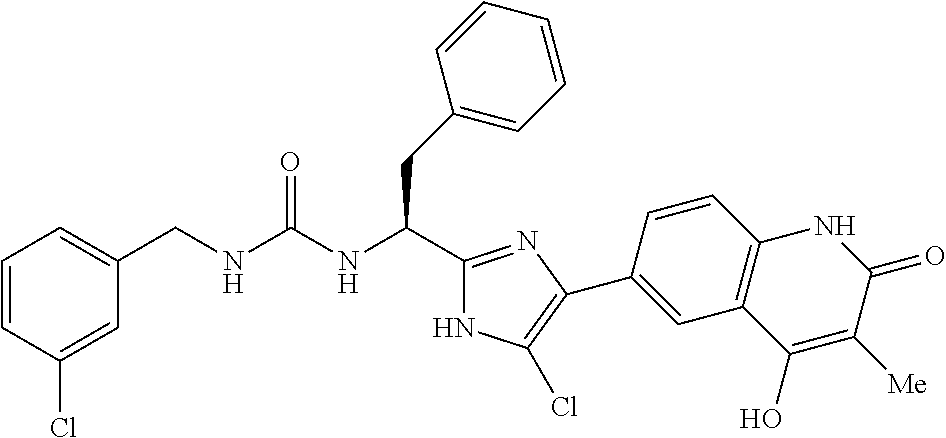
C1(Cl)=CC(CNC(NC(CC2=CC=CC=C2)C2=NC(C3=CC4=C(C=C3)NC(=O)C([Me])=C4O)=C(Cl)N2)=O)=CC=C1
